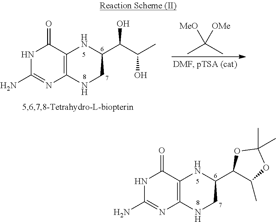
N1C(N)=NC2=C(C1=O)NC(C(C(C)O)O)CN2.CC(C)([MeO])[OMe].N1C(N)=NC2=C(C1=O)NC(C1C(C)OC(C)(C)O1)CN2
